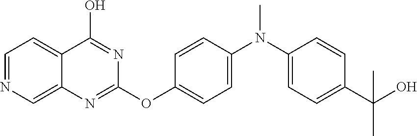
C1=NC=C2C(=C1)C(O)=NC(OC1=CC=C(N(C3=CC=C(C(O)(C)C)C=C3)C)C=C1)=N2
